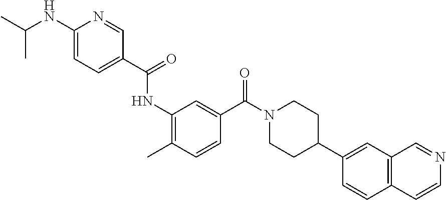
N(C1=CC=C(C(=O)NC2=C(C)C=CC(C(N3CCC(C4=CC5=C(C=C4)C=CN=C5)CC3)=O)=C2)C=N1)C(C)C
